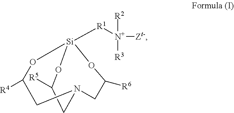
[R2][N+]([Zt-])([R3])[R1][Si]12COC([R4])CN(CC([R6])O1)CC([R5])O2
